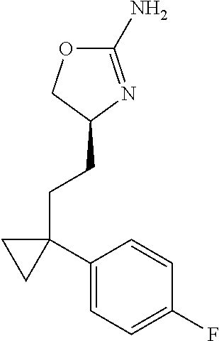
C1(N)=NC(CCC2(C3=CC=C(F)C=C3)CC2)CO1
